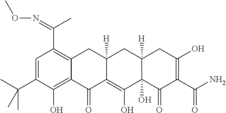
C1=C(C(C)(C)C)C(O)=C2C(=C1C(C)=NOC)CC1([H])C(=C(O)C3(O)C([H])(C1)CC(O)=C(C(N)=O)C3=O)C2=O
